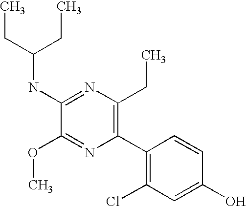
C1(NC(CC)CC)=NC(CC)=C(C2=C(Cl)C=C(O)C=C2)N=C1OC
